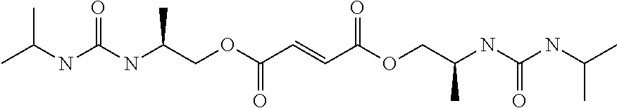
CC(NC(NC(COC(C=CC(OCC(NC(NC(C)C)=O)C)=O)=O)C)=O)C
